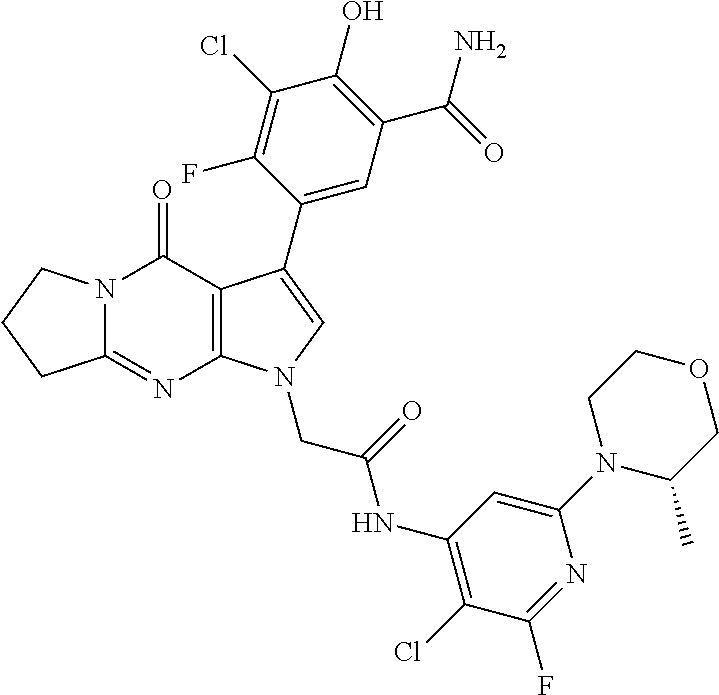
C12=NC3=C(C(=O)N1CCC2)C(C1=CC(C(=O)N)=C(O)C(Cl)=C1F)=CN3CC(=O)NC1=C(Cl)C(F)=NC(N2C(C)COCC2)=C1
